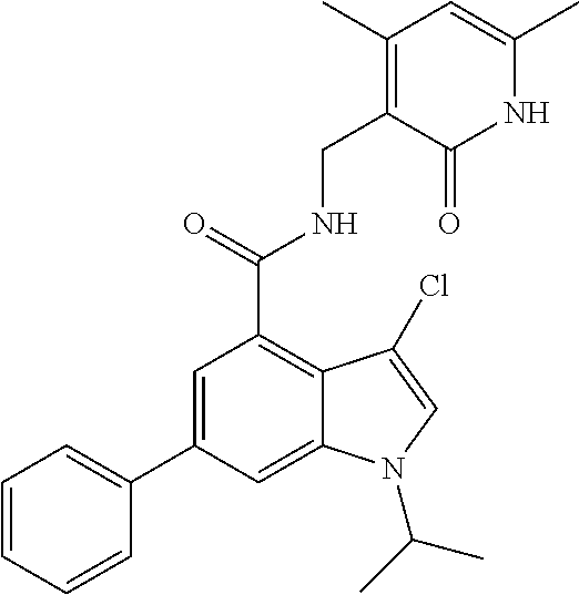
C1=C(C2=CC=CC=C2)C=C2C(=C1C(NCC1=C(C)C=C(C)NC1=O)=O)C(Cl)=CN2C(C)C
